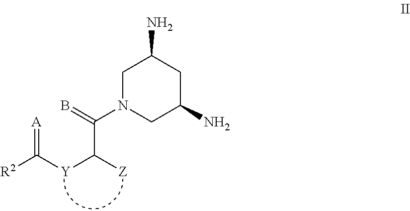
C1N(C(C([Z])[Y]C([R2])=[A])=B)CC(N)CC1N
